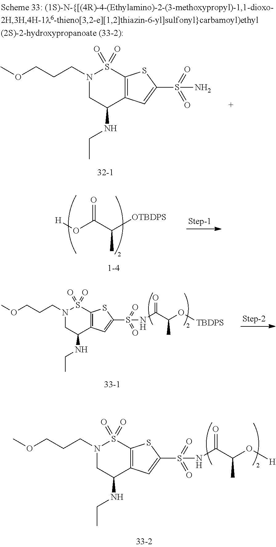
N1(CCCOC)CC(NCC)C2=C(S1(=O)=O)SC(S(=O)(=O)N)=C2.O(C(C([OTBDPS])C)=O)[H].N1(CCCOC)CC(NCC)C2=C(S1(=O)=O)SC(S(=O)(=O)NC(=O)C(C)O[TBDPS])=C2.N1(CCCOC)CC(NCC)C2=C(S1(=O)=O)SC(S(=O)(=O)NC(=O)C(C)O[H])=C2
